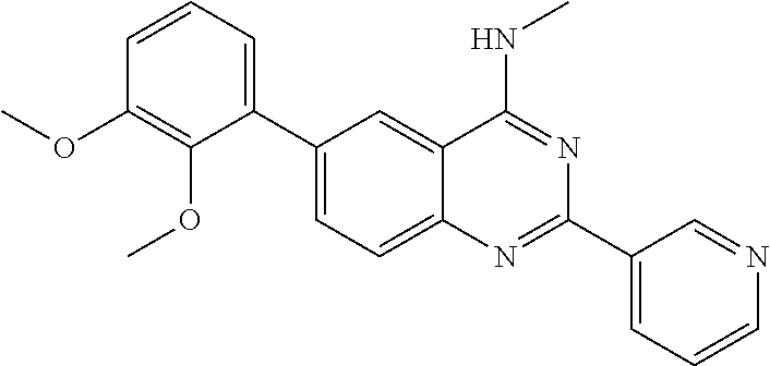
C1(C2=CC=CC(OC)=C2OC)=CC=C2C(=C1)C(NC)=NC(C1=CC=CN=C1)=N2
